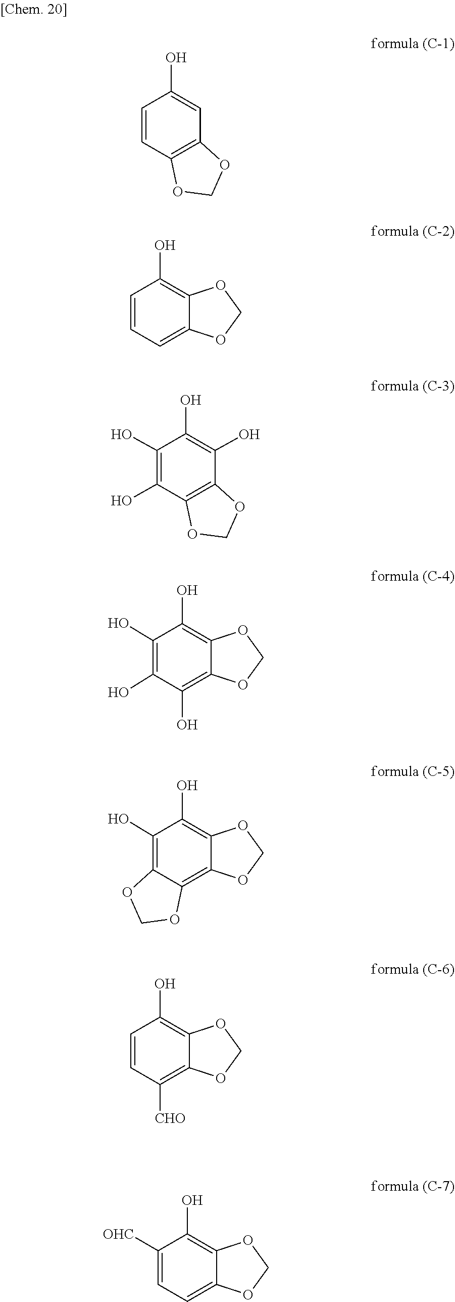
C1=CC(O)=CC2=C1OCO2.O1COC2=CC=CC(O)=C12.C1(O)=C(O)C(O)=C(O)C2=C1OCO2.O1COC2=C(O)C(O)=C(O)C(O)=C12.O1COC2=C3C(=C(O)C(O)=C12)OCO3.O1COC2=C([CHO])C=CC(O)=C12.O1COC2=CC=C([OHC])C(O)=C12
